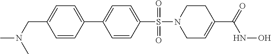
CN(CC1=CC=C(C2=CC=C(S(N3CC=C(C(=O)NO)CC3)(=O)=O)C=C2)C=C1)C
